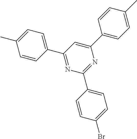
C1(C2=NC(C3=CC=C(Br)C=C3)=NC(C3=CC=C(C)C=C3)=C2)=CC=C(C)C=C1
